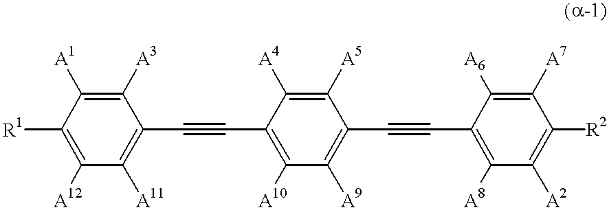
C1([A3])=C([A1])C([R1])=C([A12])C([A11])=C1C#CC1=C([A10])C([A9])=C(C#CC2=C([A8])C([A2])=C([R2])C([A7])=C2[A6])C([A5])=C1[A4]
